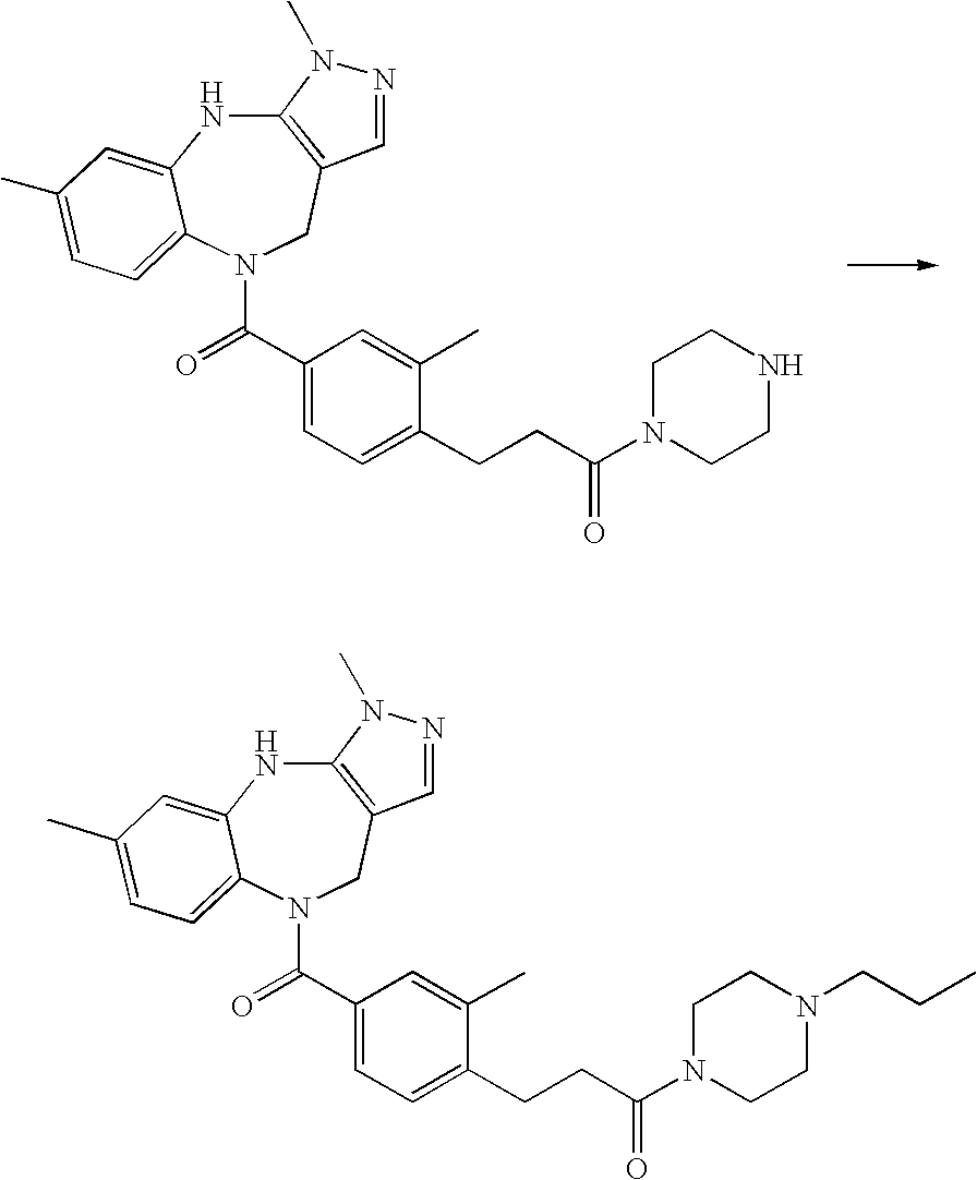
C12=C(CN(C(=O)C3=CC=C(CCC(N4CCNCC4)=O)C(C)=C3)C3=CC=C(C)C=C3N1)C=NN2C.C12=C(CN(C(=O)C3=CC=C(CCC(N4CCN(CCC)CC4)=O)C(C)=C3)C3=CC=C(C)C=C3N1)C=NN2C
